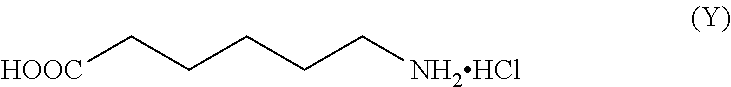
[HOOC]CCCCC[NH2HCl]
